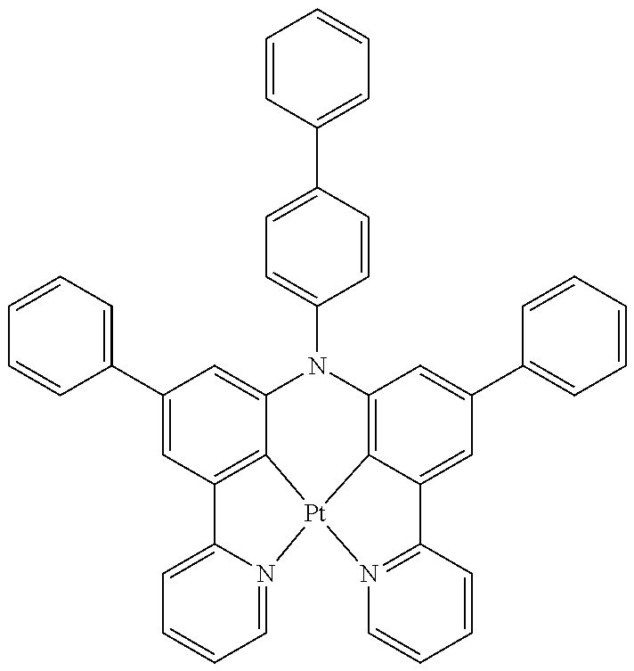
C1=C(C2=CC=CC=C2)C=CC(N2C3=CC(C4=CC=CC=C4)=CC4=C3[Pt]3(C5=C2C=C(C2=CC=CC=C2)C=C5C2=N3C=CC=C2)N2=CC=CC=C42)=C1
